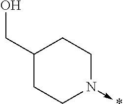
C1(CO)CCN(->*)CC1
